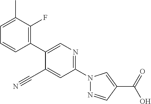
C1=C(C)C(F)=C(C2=CN=C(N3N=CC(C(O)=O)=C3)C=C2C#N)C=C1
